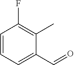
C1(C)=C(F)C=CC=C1C=O
